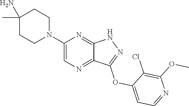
C1(N)(C)CCN(C2=CN=C3C(=N2)NN=C3OC2=CC=NC(OC)=C2Cl)CC1
